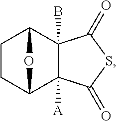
C1CC2C3([A])C(B)(C1O2)C(=O)SC3=O
